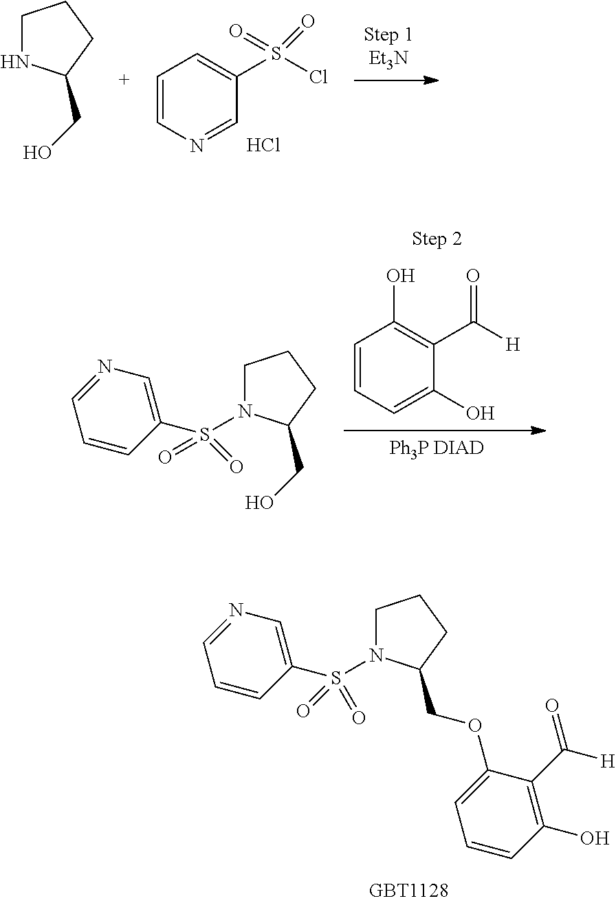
C1=CC=C(O)C(C([H])=O)=C1O.[Ph3P DIAD].C1N(S(=O)(C2=CN=CC=C2)=O)C(CO)CC1.C1CCC(COC2=CC=CC(O)=C2C([H])=O)N1S(=O)(C1=CN=CC=C1)=O.C1NC(CO)CC1.C1=CN=CC(S(Cl)(=O)=O)=C1.Cl
